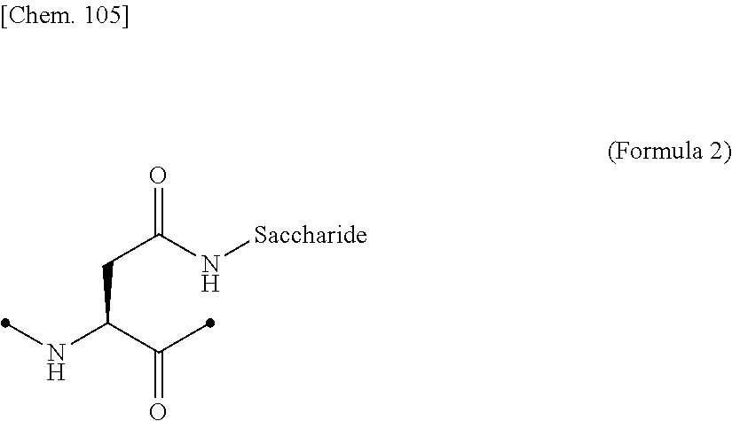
N(C(C(C)=O)CC(=O)N[Saccharide])C
